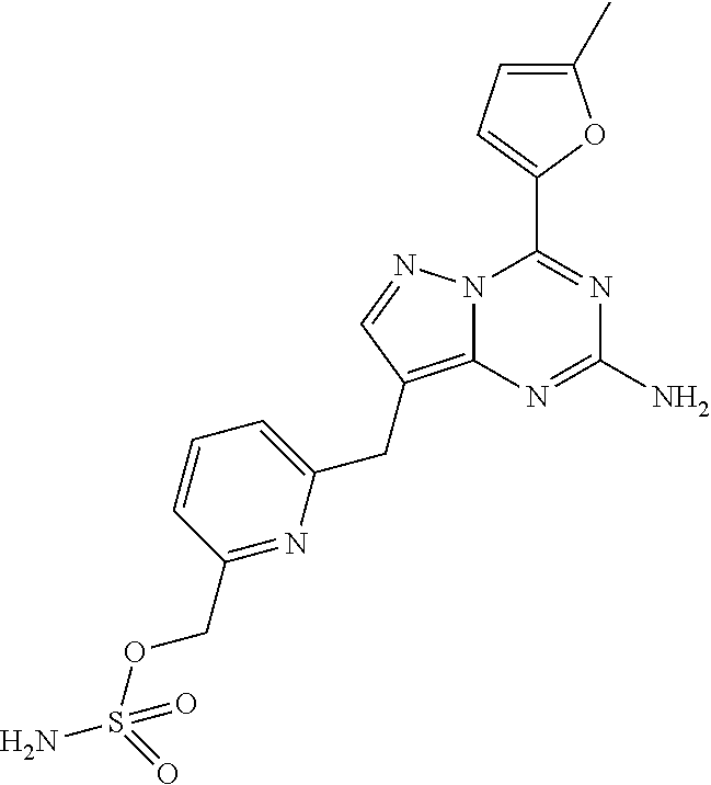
N12C(=C(CC3=CC=CC(COS(N)(=O)=O)=N3)C=N1)N=C(N)N=C2C1=CC=C(C)O1
